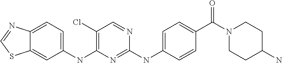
C1=CC(NC2=NC(NC3=CC=C4C(=C3)SC=N4)=C(Cl)C=N2)=CC=C1C(N1CCC(N)CC1)=O
